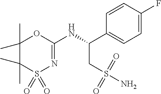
C1(C)(C)C(C)(C)S(=O)(=O)N=C(NC(CS(N)(=O)=O)C2=CC=C(F)C=C2)O1
